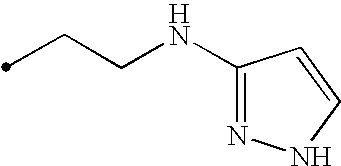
C1(NCCC)=NNC=C1
